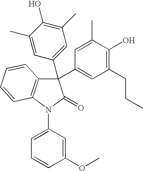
C1(C)=CC(C2(C3=CC(CCC)=C(O)C(C)=C3)C3=C(N(C4=CC=CC(OC)=C4)C2=O)C=CC=C3)=CC(C)=C1O
